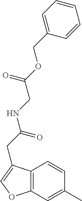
C12=C(C(CC(NCC(OCC3=CC=CC=C3)=O)=O)=CO1)C=CC(C)=C2
